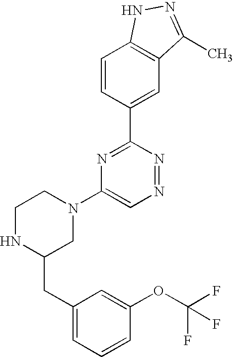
C1=CC(C2=NC(N3CCNC(CC4=CC=CC(OC(F)(F)F)=C4)C3)=CN=N2)=CC2=C1NN=C2C
